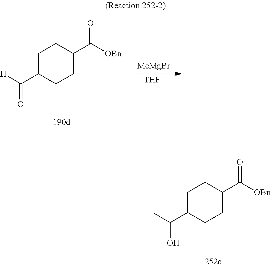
C1C(C([H])=O)CCC(C([OBn])=O)C1.[THF].[MeMgBr].C1C(C(C)O)CCC(C([OBn])=O)C1
